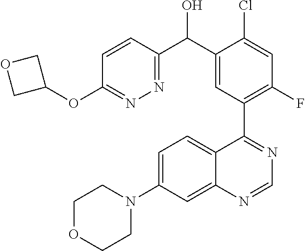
C1OCCN(C2=CC=C3C(=C2)N=CN=C3C2=C(F)C=C(Cl)C(C(C3=NN=C(OC4COC4)C=C3)O)=C2)C1
